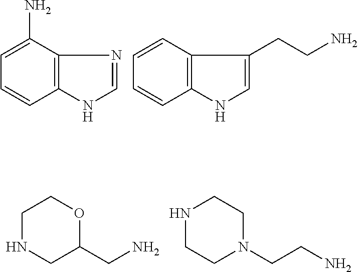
C1(N)=CC=CC2=C1N=CN2.C1=CC=CC2=C1C(CCN)=CN2.C1NCC(CN)OC1.N1CCN(CCN)CC1
